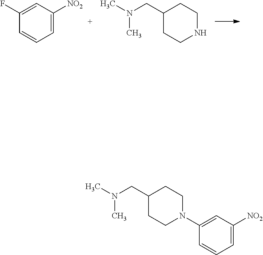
C1=C([NO2])C=C(F)C=C1.C1(CN(C)C)CCNCC1.C1=C([NO2])C=C(N2CCC(CN(C)C)CC2)C=C1
